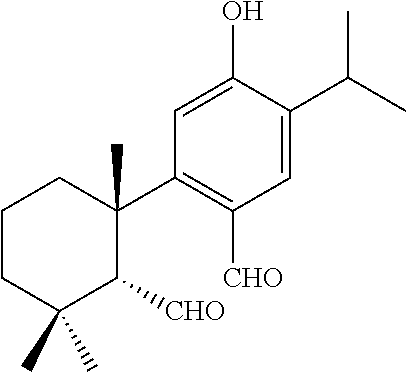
C1CC(C)(C)C([CHO])C(C2=C([CHO])C=C(C(C)C)C(O)=C2)(C)C1
